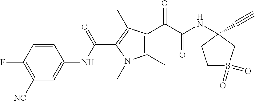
C1(C)=C(C(=O)C(=O)NC2(C#C)CCS(=O)(=O)C2)C(C)=C(C(NC2=CC([NC])=C(F)C=C2)=O)N1C
